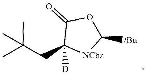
C(C1([D])[NCbz]C([tBu])OC1=O)C(C)(C)C
